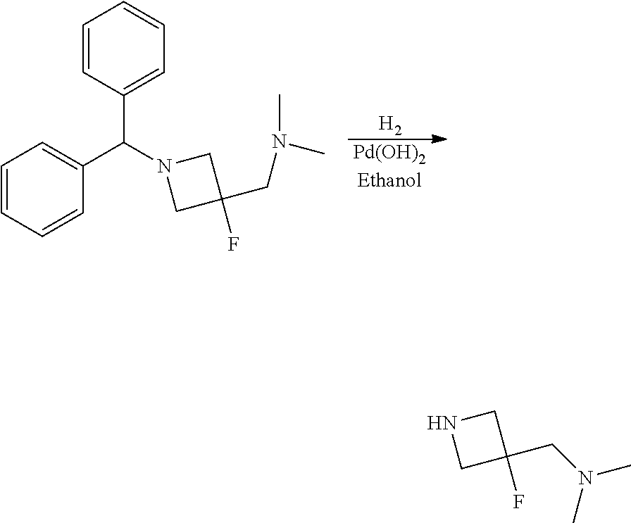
[H2].[Pd(OH)2Ethanol].C1C(F)(CN(C)C)CN1C(C1=CC=CC=C1)C1=CC=CC=C1.C1C(F)(CN(C)C)CN1
